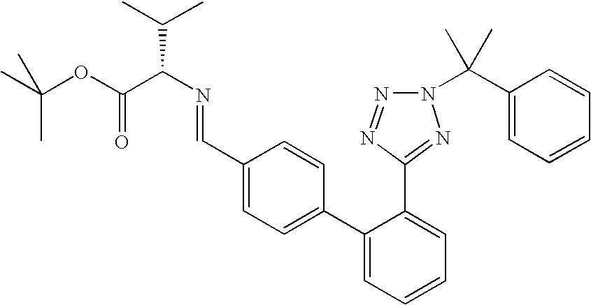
C1(C=NC(C(OC(C)(C)C)=O)C(C)C)=CC=C(C2=CC=CC=C2C2=NN(C(C3=CC=CC=C3)(C)C)N=N2)C=C1
